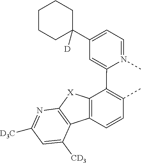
C1=N(C)C(C2=C(C)C=CC3=C2[X]C2=C3C([CD3])=CC([D3C])=N2)=CC(C2([D])CCCCC2)=C1
